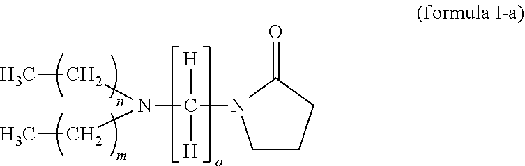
C1CCC(=O)N1C(N(CC)CC)([H])[H]
